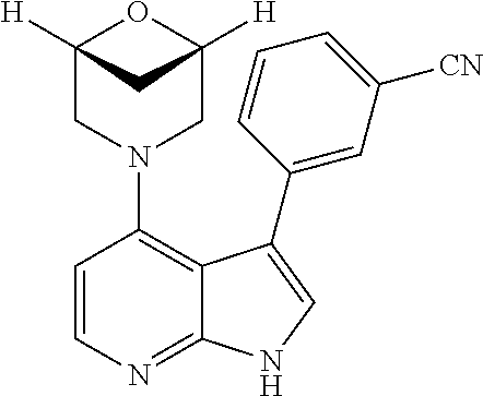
C1=CN=C2C(=C1N1CC3([H])OC([H])(C1)C3)C(C1=CC([CN])=CC=C1)=CN2
